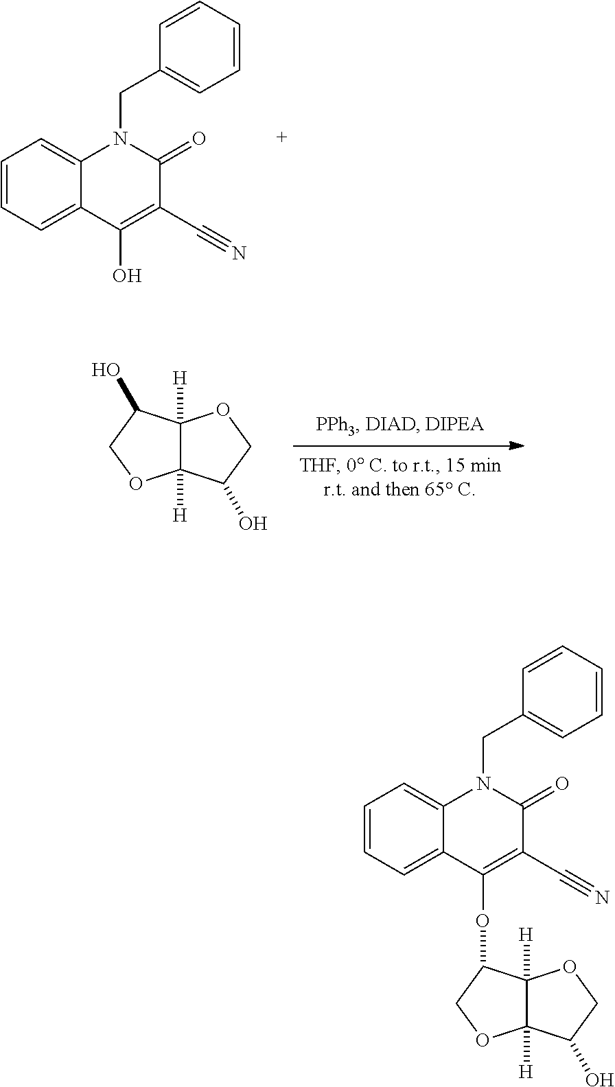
C1=CC=C2C(=C1)N(CC1=CC=CC=C1)C(=O)C(C#N)=C2O.C12([H])C([H])(C(O)CO1)OCC2O.C12([H])C([H])(OCC1O)C(OC1=C(C#N)C(=O)N(CC3=CC=CC=C3)C3=CC=CC=C31)CO2
